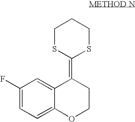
C12=CC(F)=CC=C1OCCC2=C1SCCCS1
